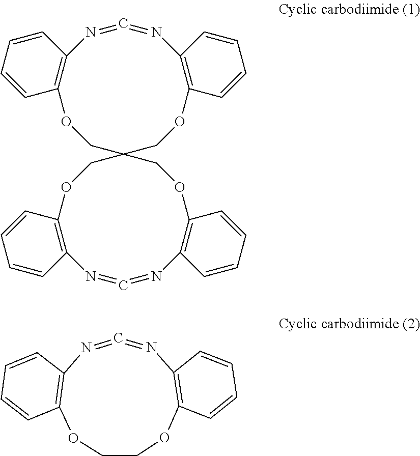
O1CC2(COC3=C(N=C=NC4=C1C=CC=C4)C=CC=C3)COC1=C(N=C=NC3=C(OC2)C=CC=C3)C=CC=C1.C12=C(N=C=NC3=C(OCCO1)C=CC=C3)C=CC=C2
